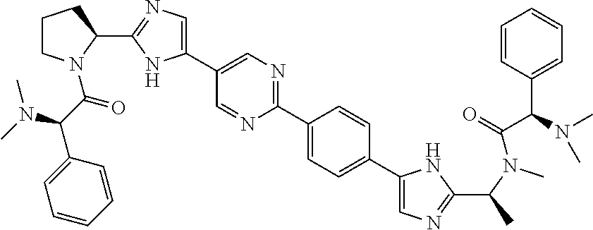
C1(C2=NC=C(C3=CN=C(C4CCCN4C(C(N(C)C)C4=CC=CC=C4)=O)N3)C=N2)=CC=C(C2=CN=C(C(C)N(C(=O)C(N(C)C)C3=CC=CC=C3)C)N2)C=C1
